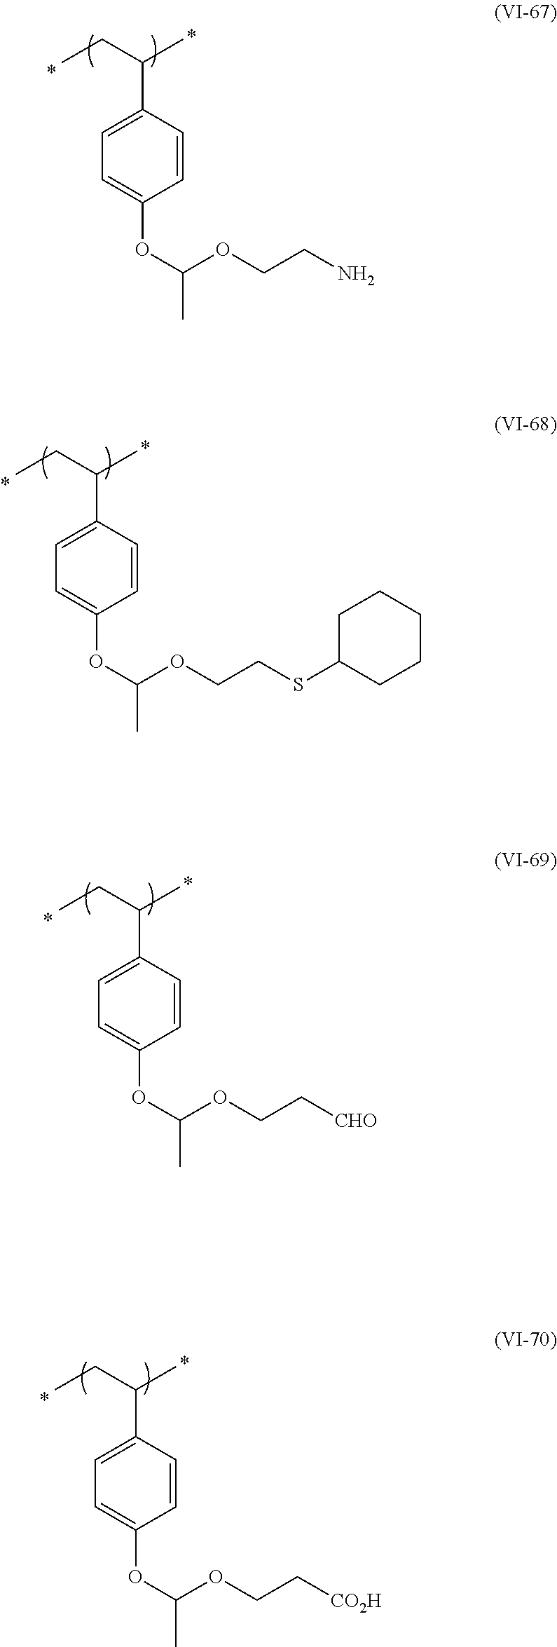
C(C1=CC=C(OC(OCCN)C)C=C1)(CC)C.C(C1=CC=C(OC(OCCSC2CCCCC2)C)C=C1)(CC)C.C(C1=CC=C(OC(OCC[CHO])C)C=C1)(CC)C.C(C1=CC=C(OC(OCC[CO2H])C)C=C1)(CC)C
